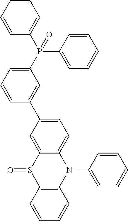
O=S1C2=C(N(C3=CC=CC=C3)C3=CC=C(C4=CC(P(C5=CC=CC=C5)(C5=CC=CC=C5)=O)=CC=C4)C=C13)C=CC=C2
